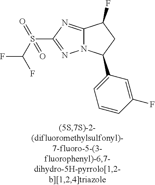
C12=NC(S(C(F)F)(=O)=O)=NN1C(C1=CC=CC(F)=C1)CC2F
